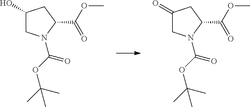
C1(O)CN(C(OC(C)(C)C)=O)C(C(OC)=O)C1.C1(=O)CN(C(OC(C)(C)C)=O)C(C(OC)=O)C1
